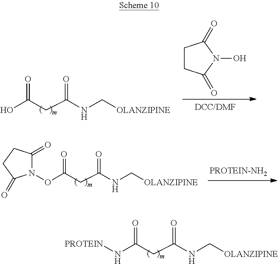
N(C(CC(NC[OLANZIPINE])=O)=O)[PROTEIN].OC(CC(NC[OLANZIPINE])=O)=O.C1CC(=O)N(O)C1=O.O(C(CC(NC[OLANZIPINE])=O)=O)N1C(=O)CCC1=O
